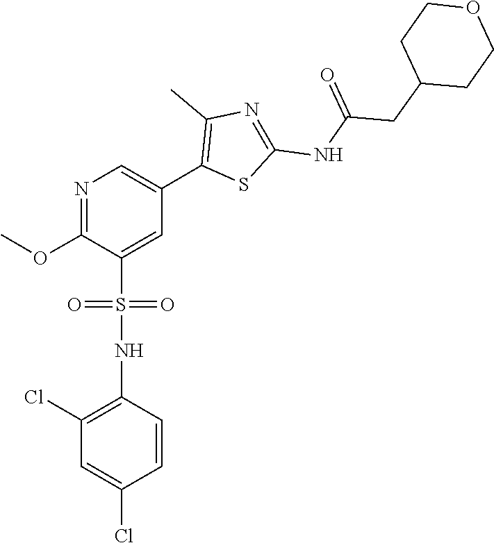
COC1=NC=C(C2=C(C)N=C(NC(=O)CC3CCOCC3)S2)C=C1S(NC1=C(Cl)C=C(Cl)C=C1)(=O)=O
